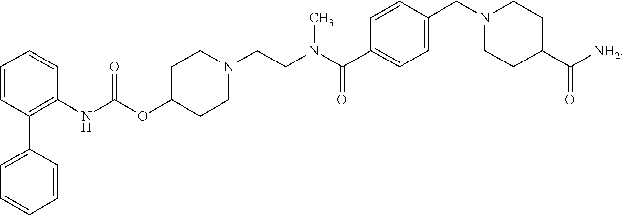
C1=CC(C2=CC=CC=C2)=C(NC(OC2CCN(CCN(C(C3=CC=C(CN4CCC(C([NH2])=O)CC4)C=C3)=O)C)CC2)=O)C=C1
